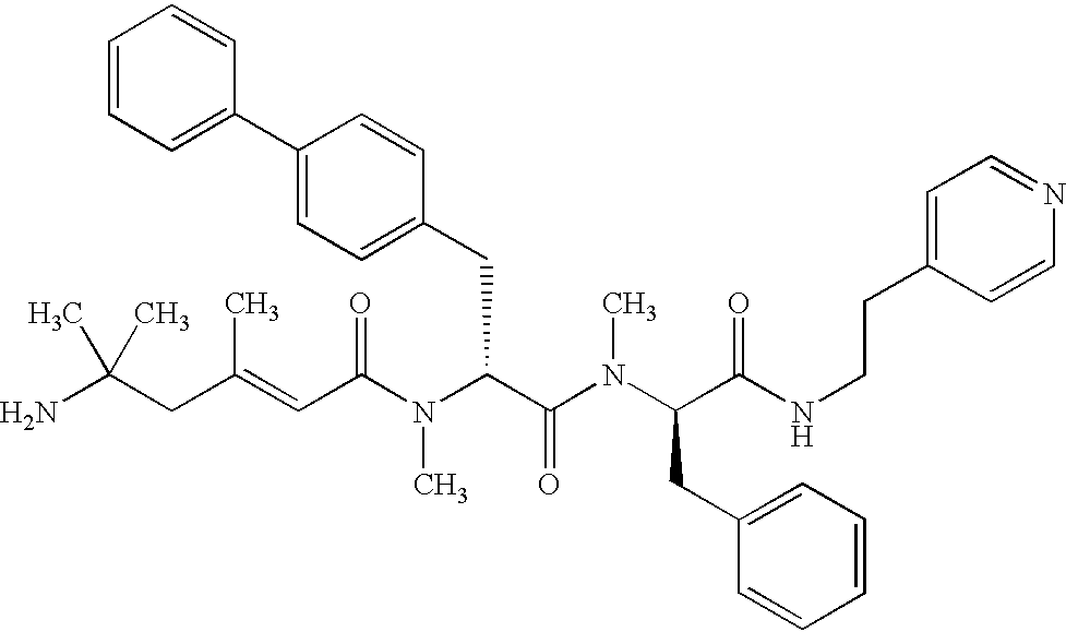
NC(CC(=CC(N(C(C(=O)N(C)C(CC1=CC=CC=C1)C(=O)NCCC1=CC=NC=C1)CC1=CC=C(C2=CC=CC=C2)C=C1)C)=O)C)(C)C
